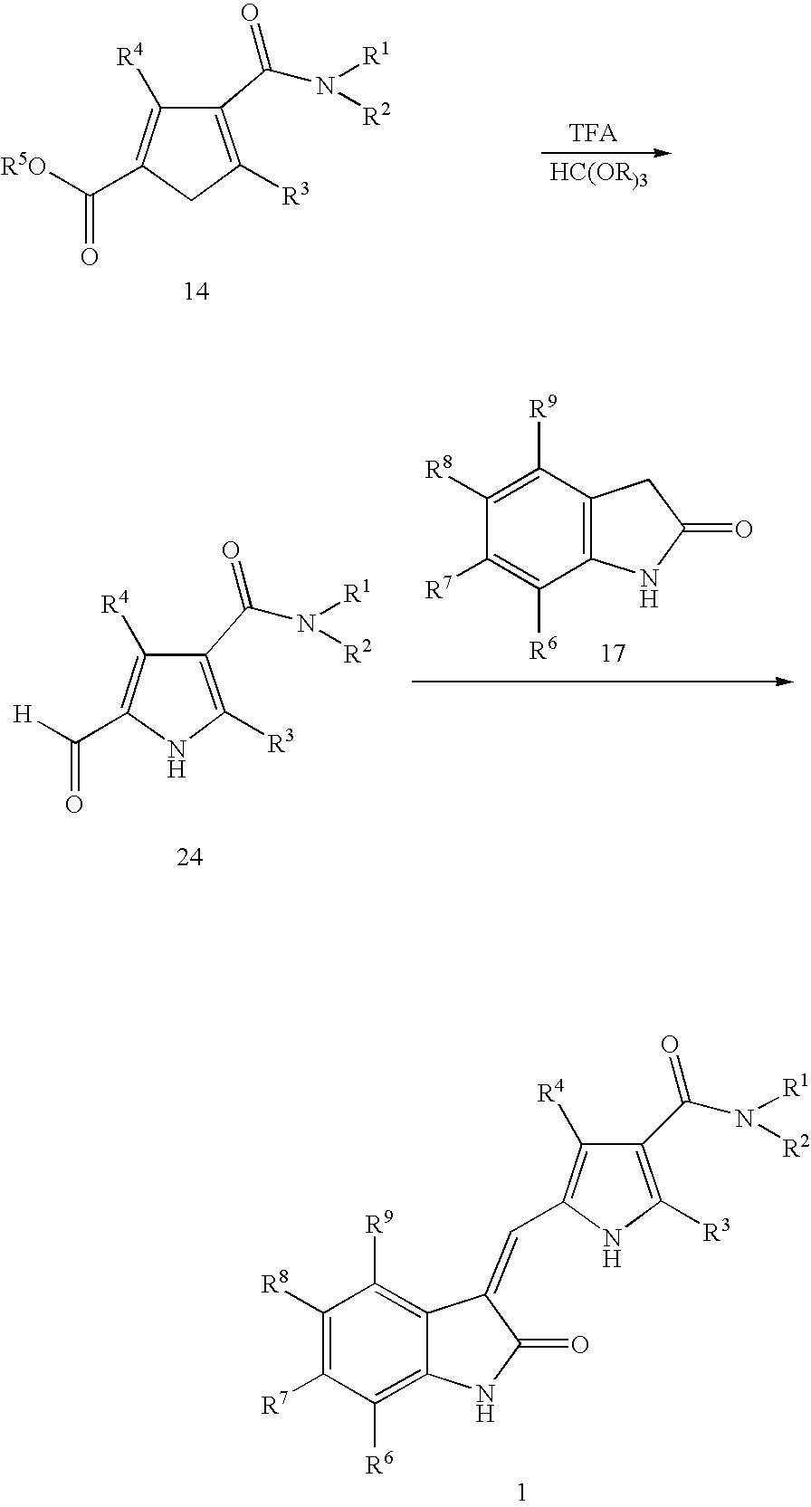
C1([R4])=C(C([R5O])=O)CC([R3])=C1C(N([R1])[R2])=O.C1([R4])=C(C([H])=O)NC([R3])=C1C(N([R1])[R2])=O.C1([R8])=C([R9])C2=C(C([R6])=C1[R7])NC(=O)C2.C1([R8])=C([R7])C([R6])=C2C(=C1[R9])C(=CC1=C([R4])C(C(N([R1])[R2])=O)=C([R3])N1)C(=O)N2
